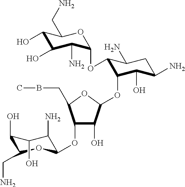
C1(O)C(O)C(N)C(OC2C(OC3C(O)C(OC4OC(CN)C(O)C(O)C4N)C(CBC)O3)C(O)C(N)CC2N)OC1CN
